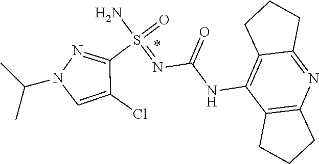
S(N)(=NC(=O)NC1=C2CCCC2=NC2=C1CCC2)(=O)C1=NN(C(C)C)C=C1Cl
